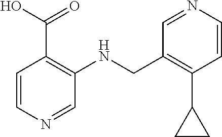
C1=CN=CC(NCC2=C(C3CC3)C=CN=C2)=C1C(O)=O
